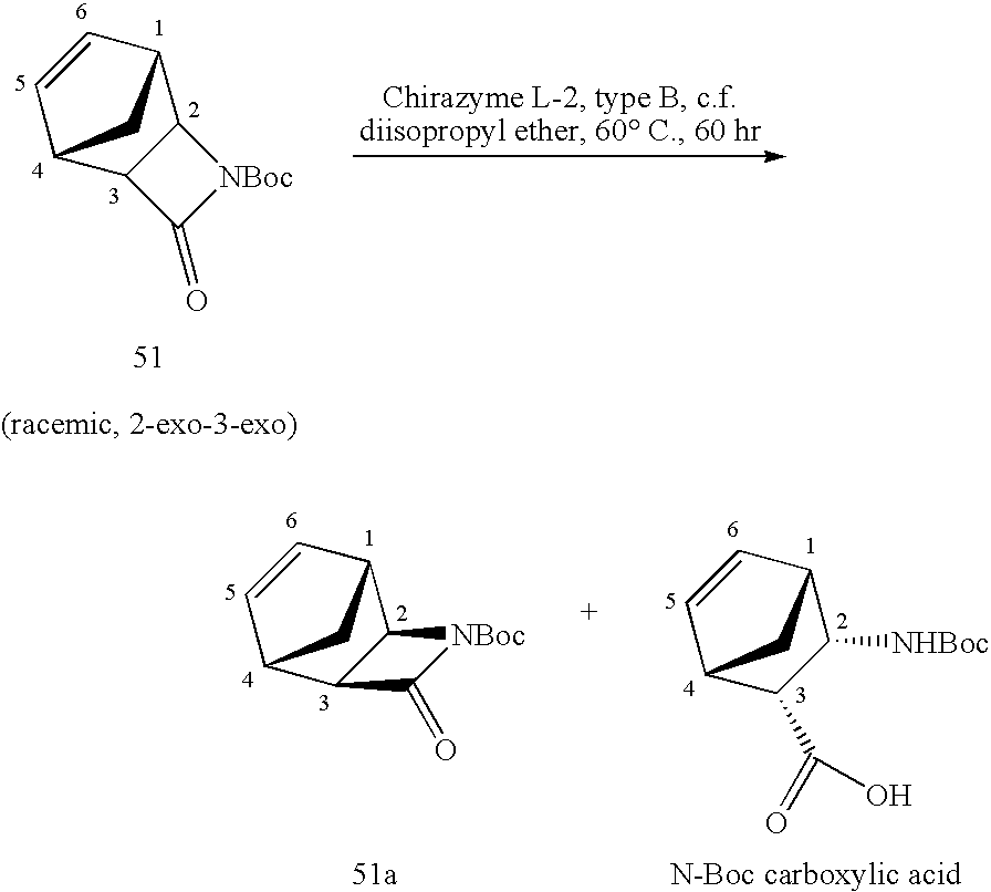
C12C3CC(C=C3)C1C(=O)[NBoc]2.C12C3CC(C=C3)C1C(=O)[NBoc]2.C1([NHBoc])C2CC(C=C2)C1C(=O)O
